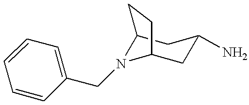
C1=CC=C(CN2C3CC(N)CC2CC3)C=C1
